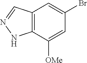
C12=C(C=C(Br)C=C1[OMe])C=NN2
